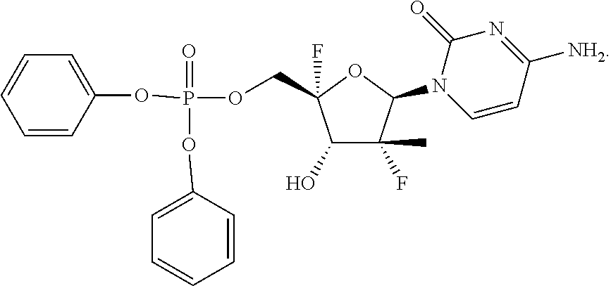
C1(OP(OCC2(F)C(O)C(F)(C)C(N3C=CC([NH2])=NC3=O)O2)(=O)OC2=CC=CC=C2)=CC=CC=C1
